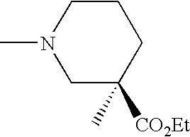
C1C([CO2Et])(C)CCCN1C
